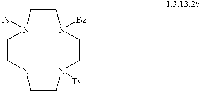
C1CNCCN([Ts])CCN([Bz])CCN1[Ts]
